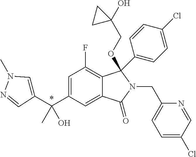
C1=C(C(C2=CN(C)N=C2)(O)C)C=C2C(=C1F)C(C1=CC=C(Cl)C=C1)(OCC1(O)CC1)N(CC1=CC=C(Cl)C=N1)C2=O
